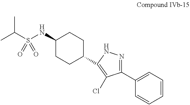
CC(S(NC1CCC(C2=C(Cl)C(C3=CC=CC=C3)=NN2)CC1)(=O)=O)C
